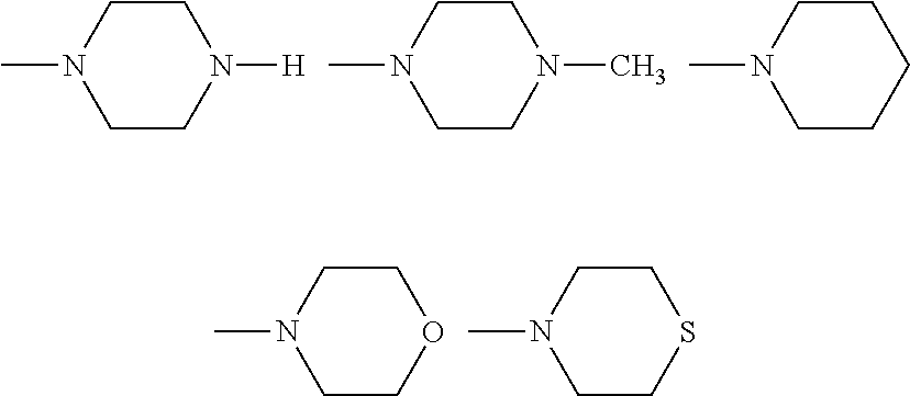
C1CN(C)CCN1[H].C1CN(C)CCN1C.C1CN(C)CCC1.C1CN(C)CCO1.C1CN(C)CCS1
